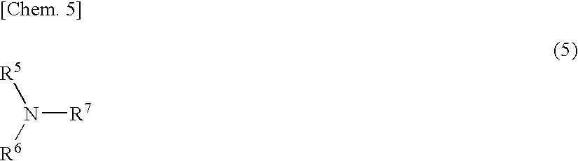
N([R7])([R6])[R5]
